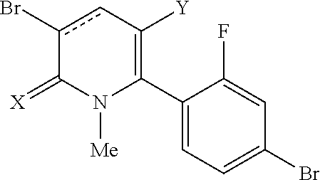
C1(C2=C([Y])cc(Br)C(=[X])N2[Me])=CC=C(Br)C=C1F
